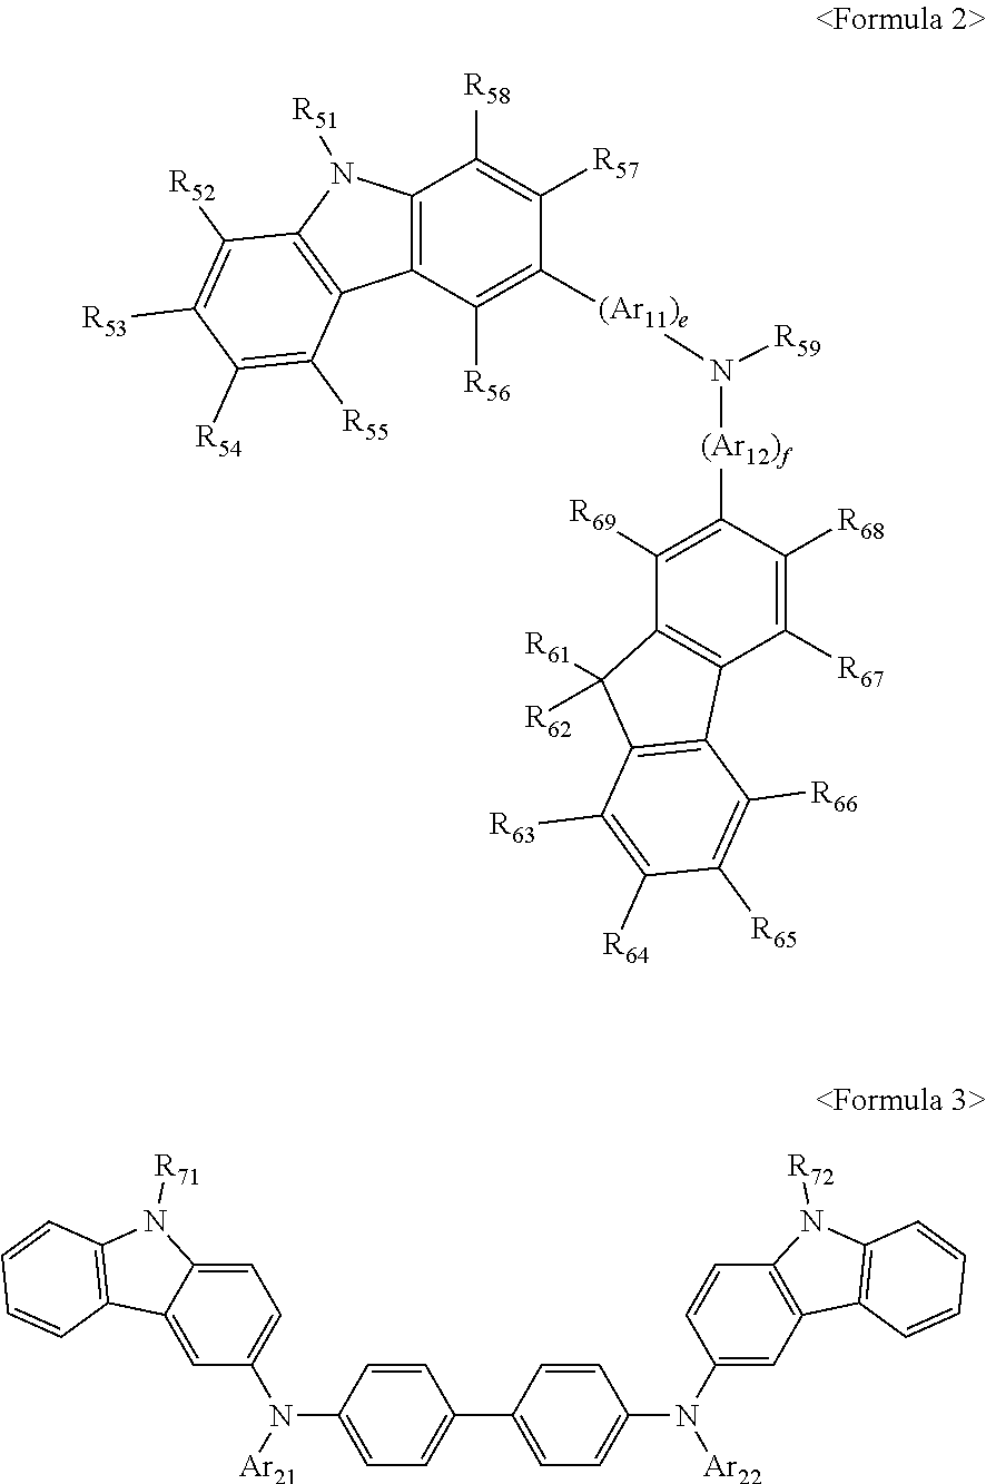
C12=C(N([R51])C3=C1C([R55])=C([R54])C([R53])=C3[R52])C([R58])=C([R57])C([(Ar11)e]N([R59])[(Ar12)f]C1=C([R69])C3=C(C([R67])=C1[R68])C1=C(C3([R62])[R61])C([R63])=C([R64])C([R65])=C1[R66])=C2[R56].C1=C(C2=CC=C(N([Ar22])C3=CC4=C(C=C3)N([R72])C3=C4C=CC=C3)C=C2)C=CC(N(C2=CC=C3C(=C2)C2=C(N3[R71])C=CC=C2)[Ar21])=C1
